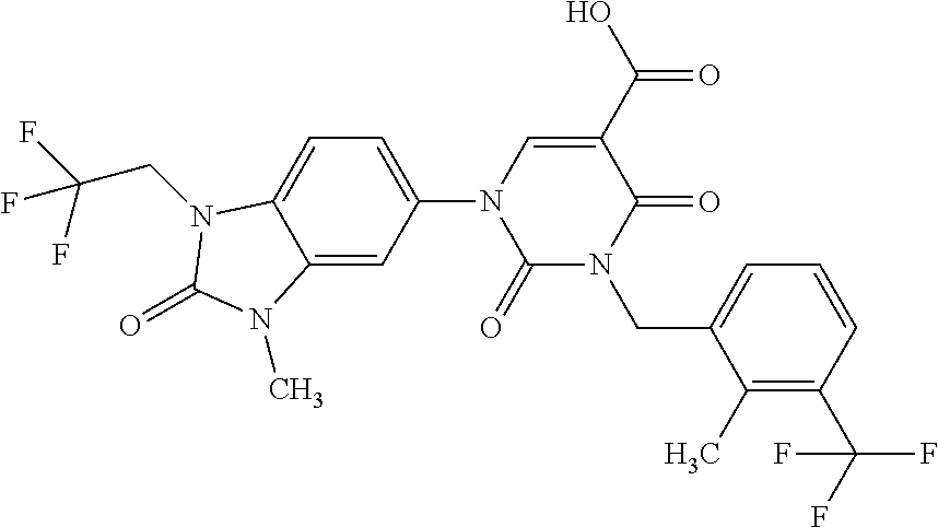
C12=CC(N3C(=O)N(CC4=CC=CC(C(F)(F)F)=C4C)C(=O)C(C(O)=O)=C3)=CC=C1N(CC(F)(F)F)C(=O)N2C
